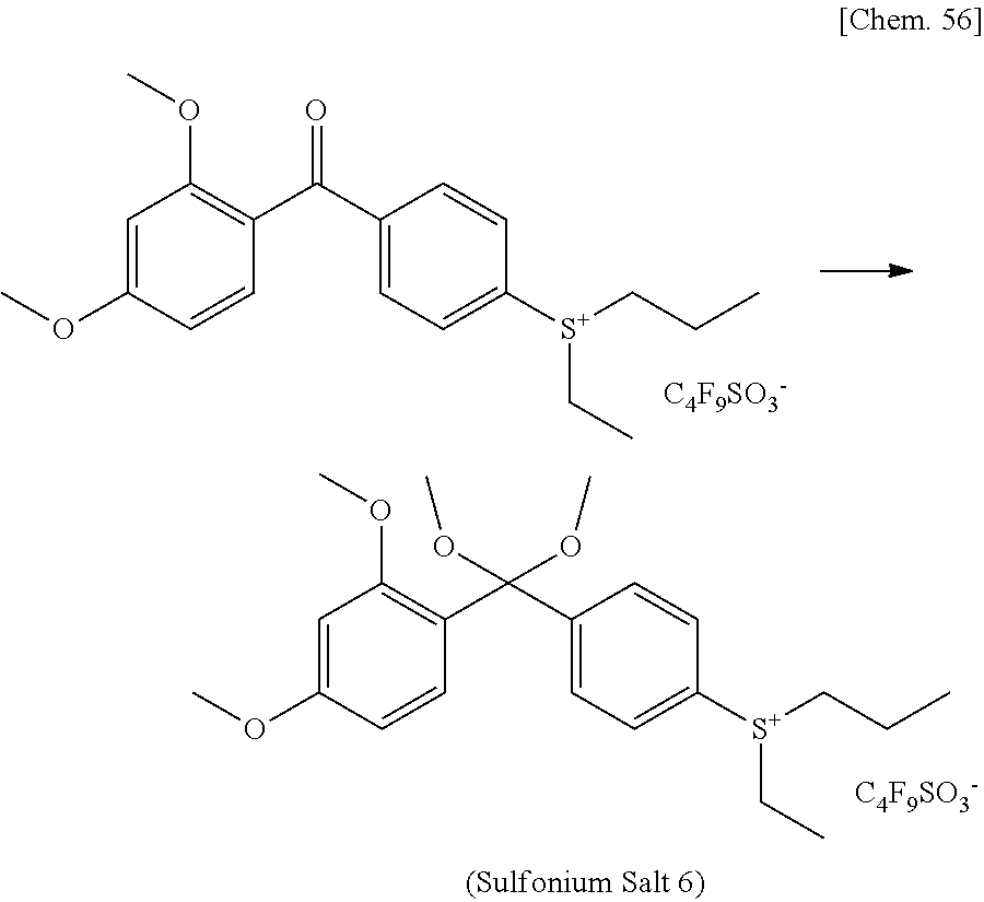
C1=C(OC)C=CC(C(C2=CC=C([S+](CCC)CC)C=C2)(OC)OC)=C1OC.[C4F9SO3-].C1=C(OC)C=CC(C(C2=CC=C([S+](CCC)CC)C=C2)=O)=C1OC.[C4F9SO3-]
